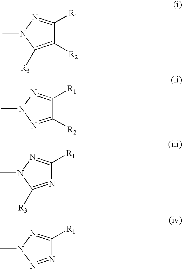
C1([R2])=C([R3])N(C)N=C1[R1].C1([R2])=NN(C)N=C1[R1].N1=C([R3])N(C)N=C1[R1].N1=NN(C)N=C1[R1]
